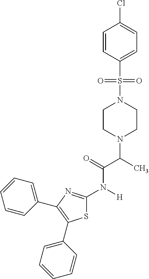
C1=C(S(N2CCN(C(C)C(N(C3=NC(C4=CC=CC=C4)=C(C4=CC=CC=C4)S3)[H])=O)CC2)(=O)=O)C=CC(Cl)=C1
